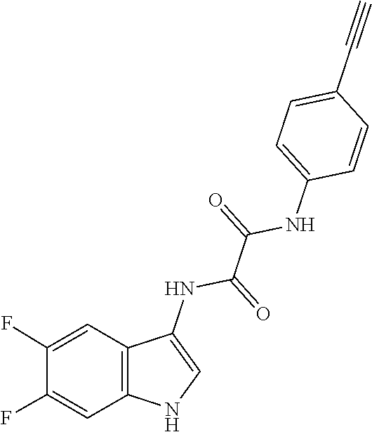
C1(F)=CC2=C(C=C1F)C(NC(C(=O)NC1=CC=C(C#C)C=C1)=O)=CN2
